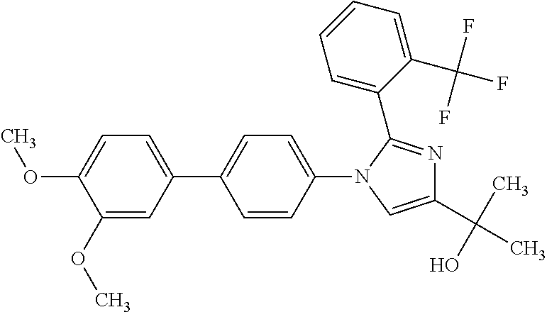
C1(OC)=CC(C2=CC=C(N3C=C(C(C)(O)C)N=C3C3=CC=CC=C3C(F)(F)F)C=C2)=CC=C1OC
